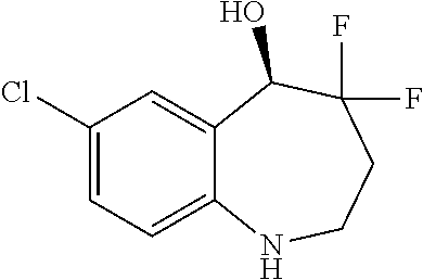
C1(Cl)=CC=C2C(=C1)C(O)C(F)(F)CCN2
